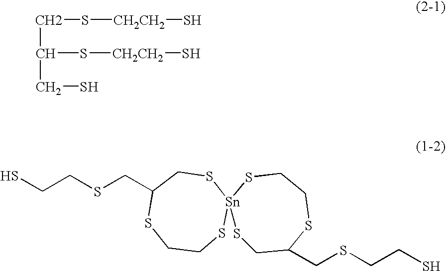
C(S[CH2CH2]S)C(CS)S[CH2CH2]S.SCCSCC1SCCS[Sn]2(SC1)SCCSC(CSCCS)CS2
